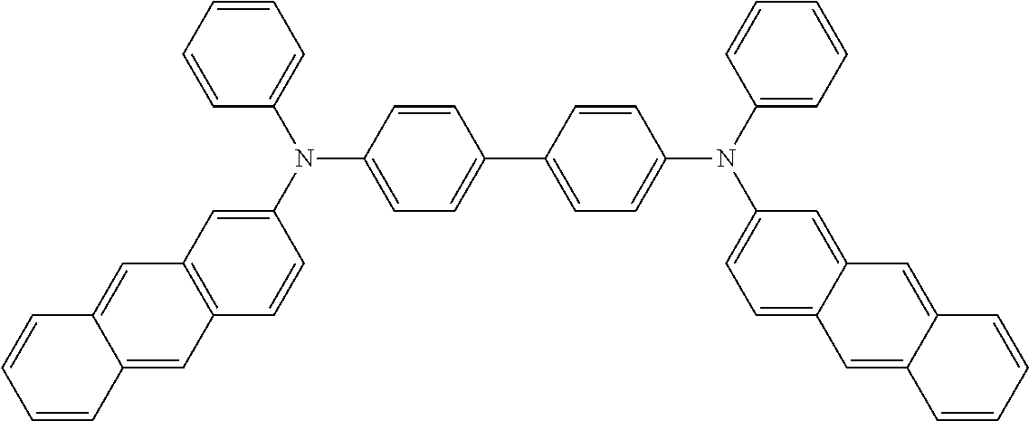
C1=CC=CC(N(C2=CC3=C(C=C2)C=C2C(=C3)C=CC=C2)C2=CC=C(C3=CC=C(N(C4=CC=CC=C4)C4=CC=C5C(=C4)C=C4C(=C5)C=CC=C4)C=C3)C=C2)=C1
